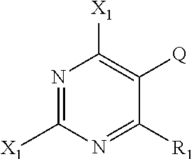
N1=C([X1])N=C([R1])C([Q])=C1[X1]
